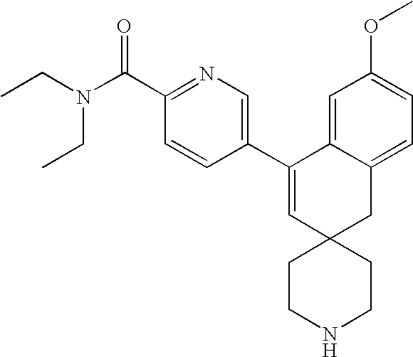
CCN(C(C1=NC=C(C2=CC3(CC4=CC=C(OC)C=C24)CCNCC3)C=C1)=O)CC
